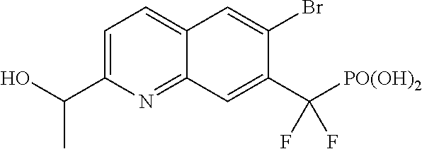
C1=C(C(C)O)N=C2C(=C1)C=C(Br)C(C([PO(OH)2])(F)F)=C2
